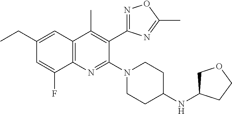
C1(CC)=CC2=C(N=C(N3CCC(NC4COCC4)CC3)C(C3=NOC(C)=N3)=C2C)C(F)=C1
